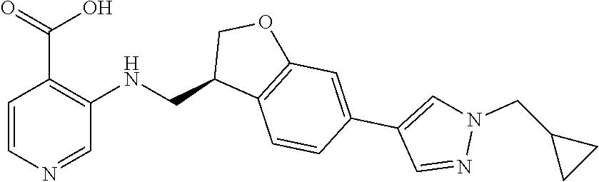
C1=CN=CC(NCC2C3=C(OC2)C=C(C2=CN(CC4CC4)N=C2)C=C3)=C1C(=O)O
